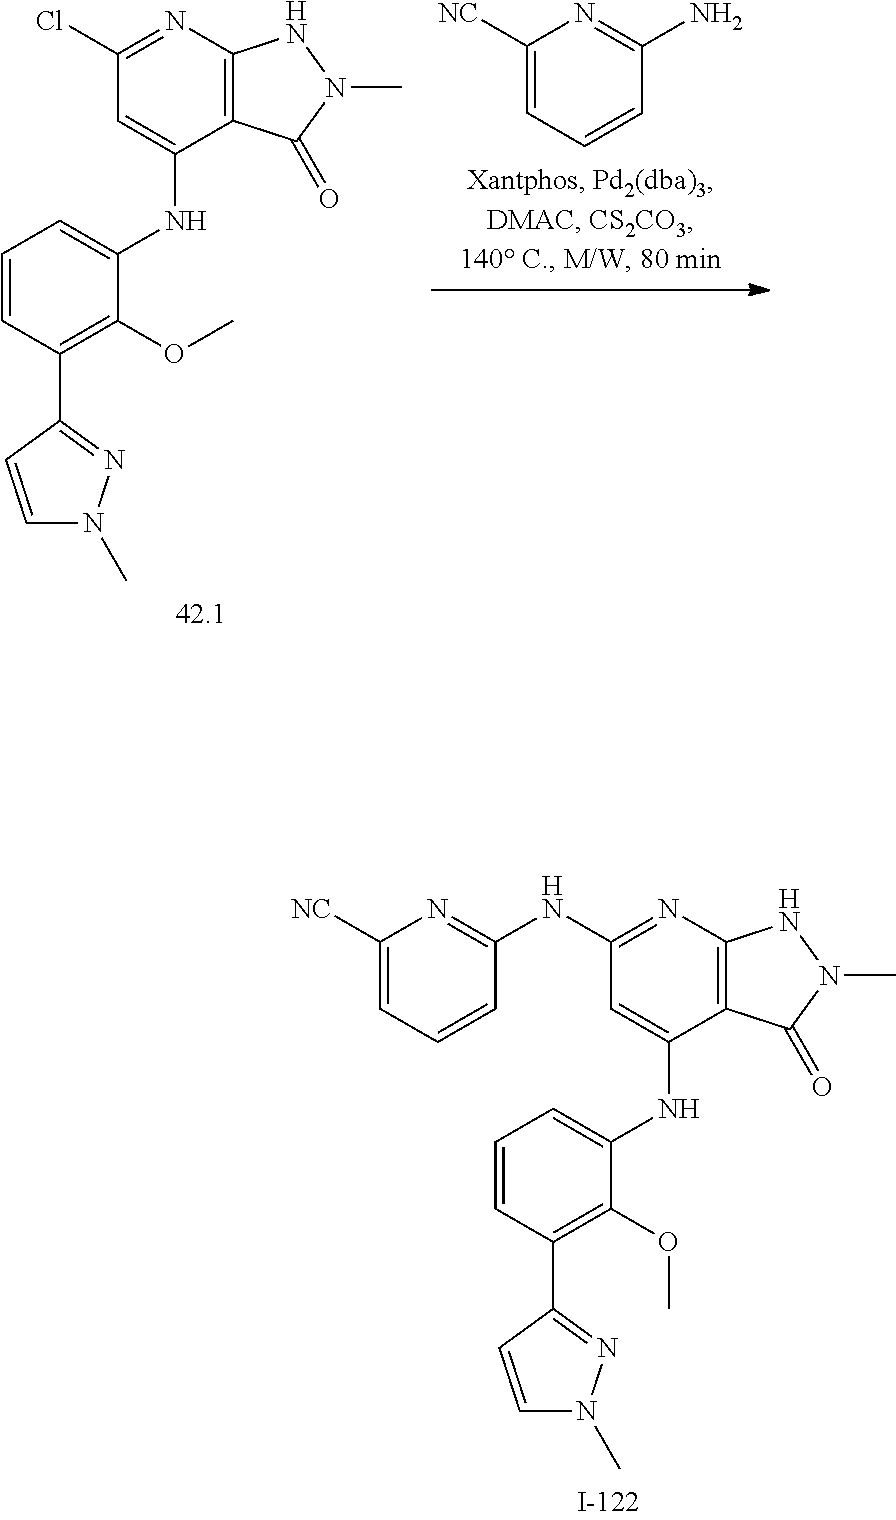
C1=CC(C2=NN(C)C=C2)=C(OC)C(NC2=CC(NC3=NC([NC])=CC=C3)=NC3=C2C(=O)N(C)N3)=C1.C1=CC(C2=NN(C)C=C2)=C(OC)C(NC2=CC(Cl)=NC3=C2C(=O)N(C)N3)=C1.C1=CC=C([NC])N=C1N
